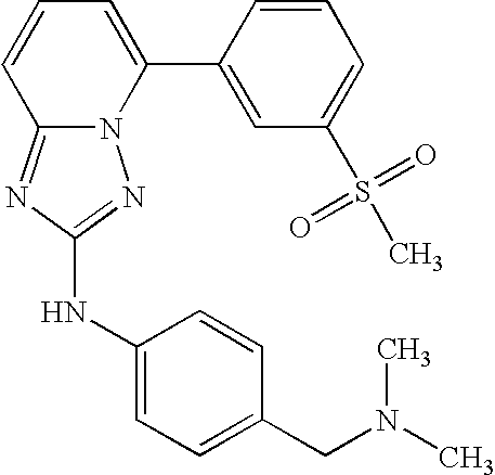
N12C(=NC(NC3=CC=C(CN(C)C)C=C3)=N1)C=CC=C2C1=CC(S(C)(=O)=O)=CC=C1
